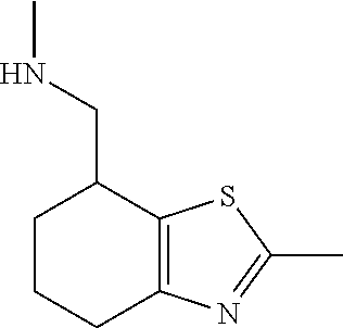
C12=C(SC(C)=N1)C(CNC)CCC2
